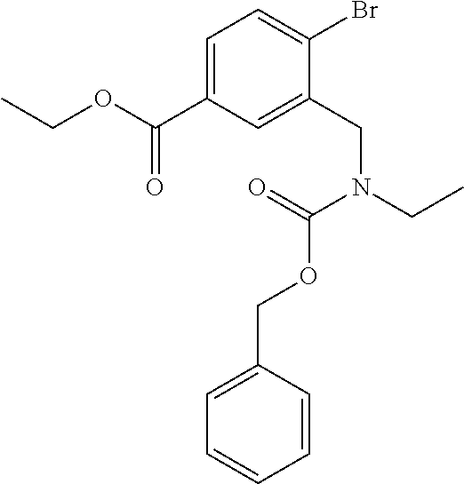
C1=C(C(OCC)=O)C=C(CN(CC)C(=O)OCC2=CC=CC=C2)C(Br)=C1
